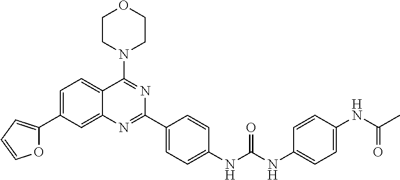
O1C(C2=CC=C3C(=C2)N=C(C2=CC=C(NC(NC4=CC=C(NC(C)=O)C=C4)=O)C=C2)N=C3N2CCOCC2)=CC=C1
